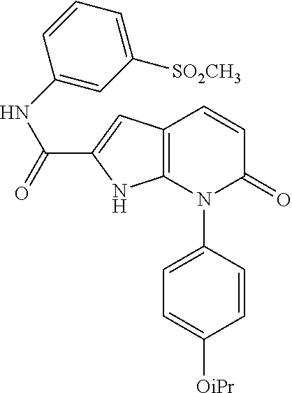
C12=C(C=CC(=O)N1C1=CC=C([OiPr])C=C1)C=C(C(=O)NC1=CC([SO2CH3])=CC=C1)N2
